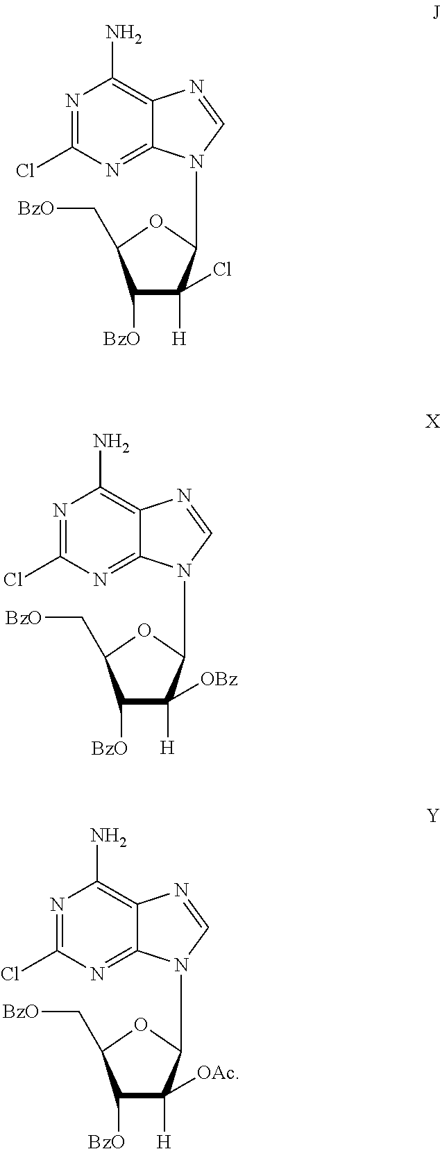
N1=C(Cl)N=C2C(=C1N)N=CN2C1C([H])(Cl)C([BzO])C(C[BzO])O1.N1=C(Cl)N=C2C(=C1N)N=CN2C1C([H])([OBz])C([BzO])C(C[BzO])O1.N1=C(Cl)N=C2C(=C1N)N=CN2C1C([H])([OAc])C([BzO])C(C[BzO])O1
